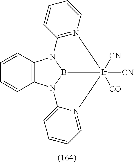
C12=C(N3B4N1C1=N(C=CC=C1)[Ir]4([CN])([CO])([CN])N1=CC=CC=C31)C=CC=C2
